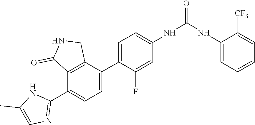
C1=C(C2=CC=C(NC(=O)NC3=CC=CC=C3[CF3])C=C2F)C2=C(C(C3=NC=C(C)N3)=C1)C(=O)NC2
